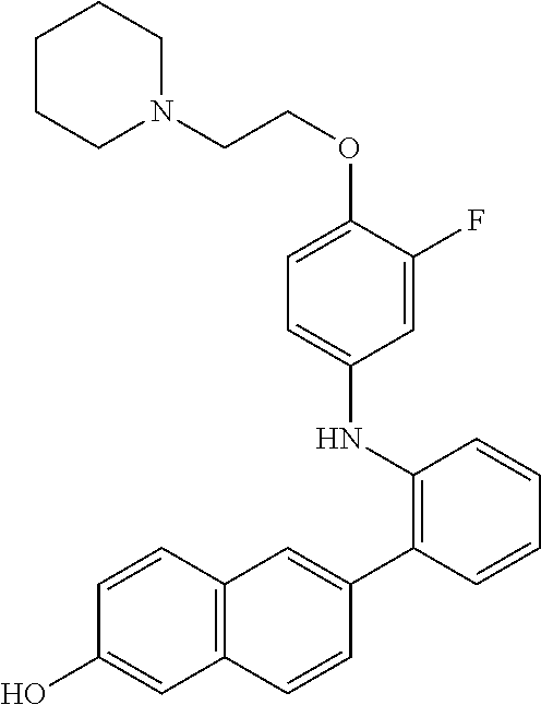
C1=CC(C2=CC3=C(C=C2)C=C(O)C=C3)=C(NC2=CC=C(OCCN3CCCCC3)C(F)=C2)C=C1
